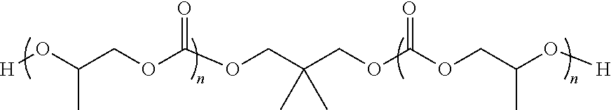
[H]OC(COC(OCC(COC(OCC(O[H])C)=O)(C)C)=O)C
